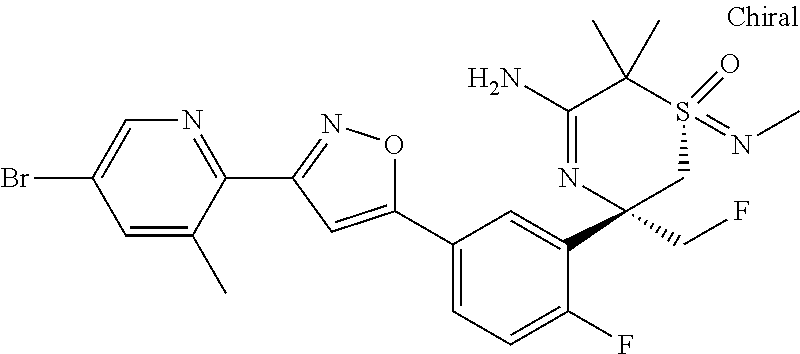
C1=C(C)C(C2=NOC(C3=CC=C(F)C(C4(CF)CS(=NC)(=O)C(C)(C)C(N)=N4)=C3)=C2)=NC=C1Br
